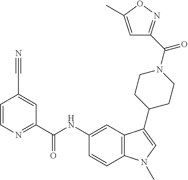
C1=CN=C(C(NC2=CC3=C(C=C2)N(C)C=C3C2CCN(C(C3=NOC(C)=C3)=O)CC2)=O)C=C1C#N
